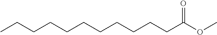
CCCCCCCCCCCC(OC)=O
